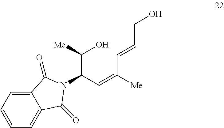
C(C(C=C(C=CCO)[Me])N1C(=O)C2=CC=CC=C2C1=O)(O)[Me]
